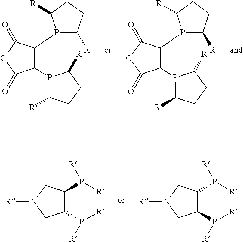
C1(P2C([R])CCC2[R])=C(P2C([R])CCC2[R])C(=O)[G]C1=O.C1(P2C([R])CCC2[R])=C(P2C([R])CCC2[R])C(=O)[G]C1=O.C1(P([R])[R])C(P([R])[R])CN([R])C1.C1(P([R])[R])C(P([R])[R])CN([R])C1
